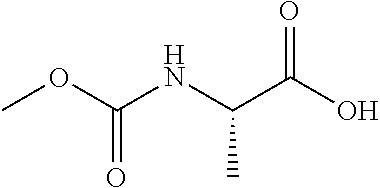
O=C(OC)NC(C(O)=O)C
